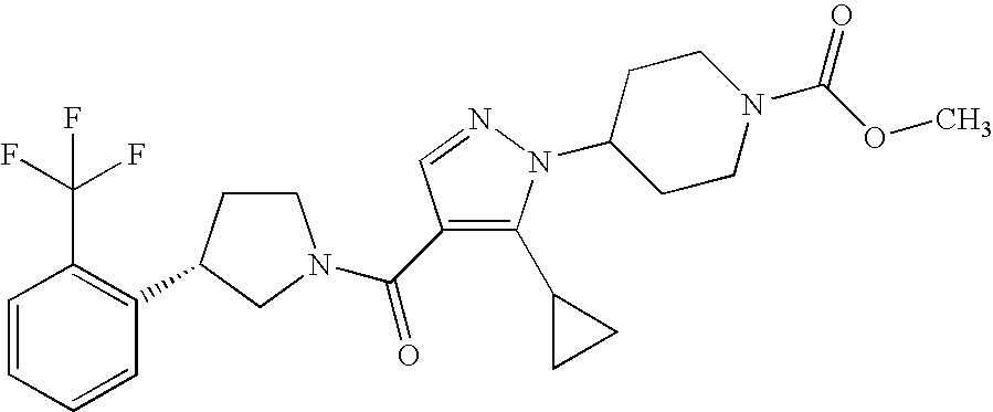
C1CC(C2=C(C(F)(F)F)C=CC=C2)CN1C(=O)C1=C(C2CC2)N(C2CCN(C(=O)OC)CC2)N=C1
